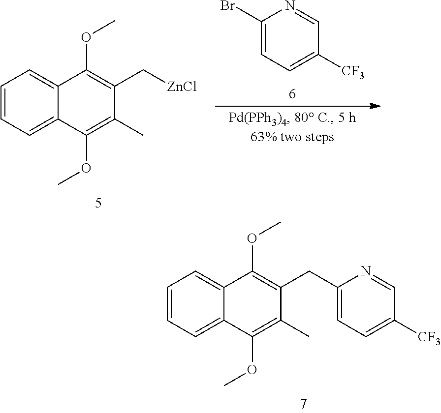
C1=CC=C2C(=C1)C(OC)=C(C[ZnCl])C(C)=C2OC.C1(Br)=CC=C([CF3])C=N1.C1=CC=C2C(=C1)C(OC)=C(CC1=CC=C([CF3])C=N1)C(C)=C2OC
